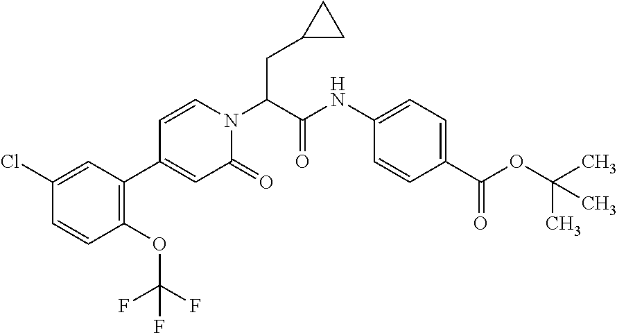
N(C1=CC=C(C(OC(C)(C)C)=O)C=C1)C(C(N1C=CC(C2=C(OC(F)(F)F)C=CC(Cl)=C2)=CC1=O)CC1CC1)=O
